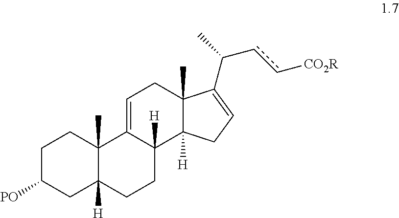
C1C([PO])CC2([H])C(C)(C1)C1=CCC3(C)C([H])(C1([H])CC2)CC=C3C(C)cc[CO2R]
